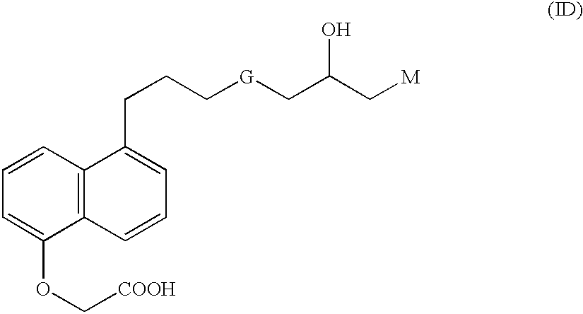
C1=CC=C(OC[COOH])C2=C1C(CCC[G]CC(C[M])O)=CC=C2
